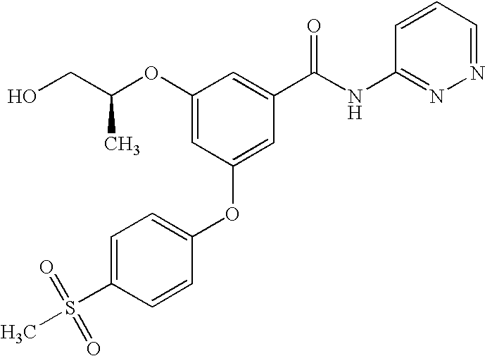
OCC(OC1=CC(OC2=CC=C(S(=O)(=O)C)C=C2)=CC(C(NC2=NN=CC=C2)=O)=C1)C
